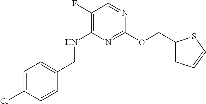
C1(F)=C(NCC2=CC=C(Cl)C=C2)N=C(OCC2=CC=CS2)N=C1
